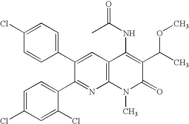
C1(Cl)=CC=C(C2=CC3=C(N=C2C2=CC=C(Cl)C=C2Cl)N(C)C(=O)C(C(C)OC)=C3NC(C)=O)C=C1
